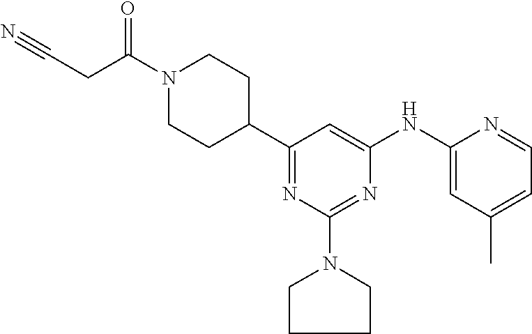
N1(C(CC#N)=O)CCC(C2=NC(N3CCCC3)=NC(NC3=CC(C)=CC=N3)=C2)CC1
